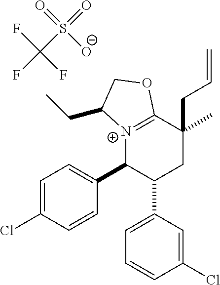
[N+]12=C(OCC1CC)C(CC=C)(C)CC(C1=CC=CC(Cl)=C1)C2C1=CC=C(Cl)C=C1.O=S(C(F)(F)F)(=O)[O-]
